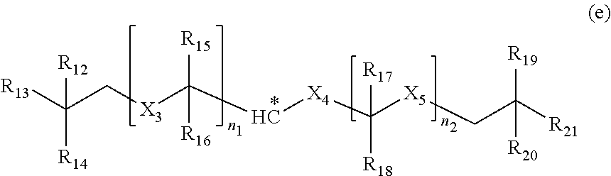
C([X4]C([X5]CC([R21])([R19])[R20])([R18])[R17])C([X3]CC([R13])([R14])[R12])([R15])[R16]
